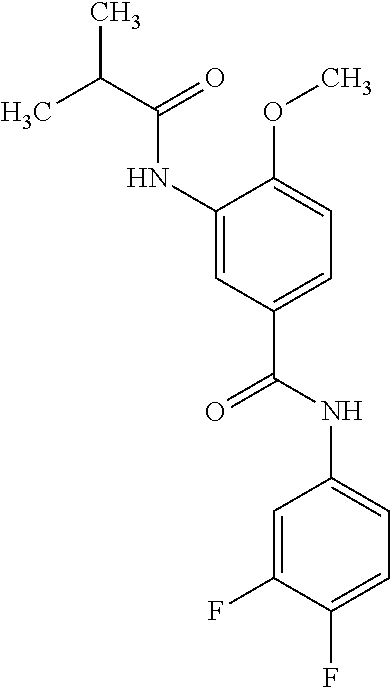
C1(NC(C(C)C)=O)=CC(C(NC2=CC=C(F)C(F)=C2)=O)=CC=C1OC
